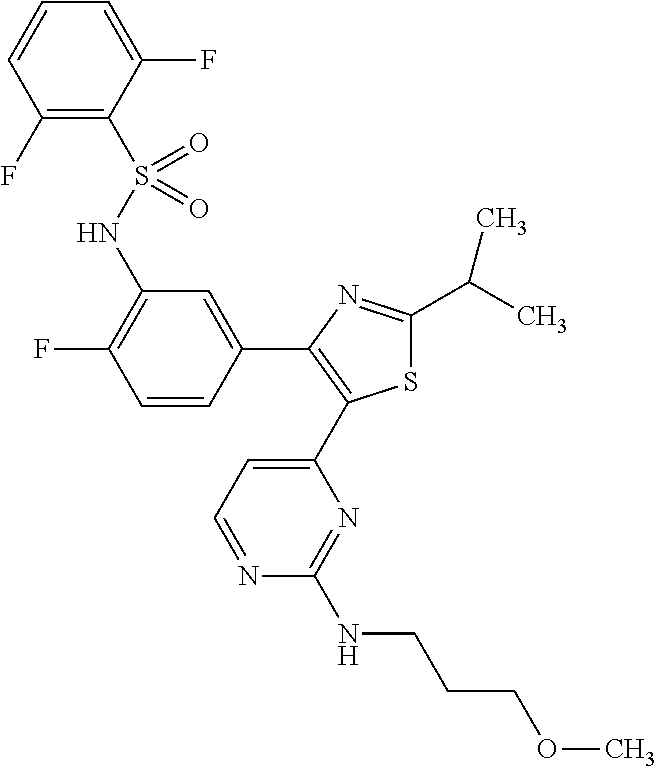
C1(F)=C(S(NC2=C(F)C=CC(C3=C(C4=CC=NC(NCCCOC)=N4)SC(C(C)C)=N3)=C2)(=O)=O)C(F)=CC=C1
